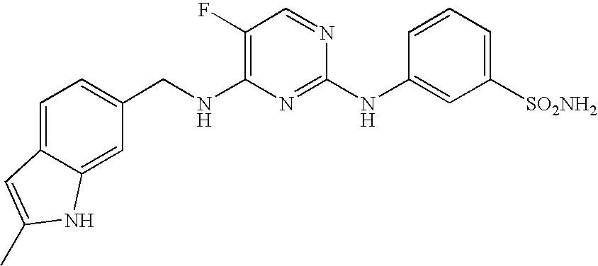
C(NC1=C(F)C=NC(NC2=CC([SO2NH2])=CC=C2)=N1)C1=CC=C2C(=C1)NC(C)=C2
